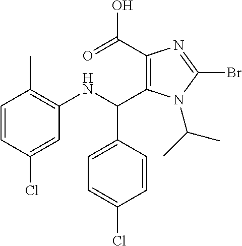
C1(C(=O)O)=C(C(NC2=C(C)C=CC(Cl)=C2)C2=CC=C(Cl)C=C2)N(C(C)C)C(Br)=N1
